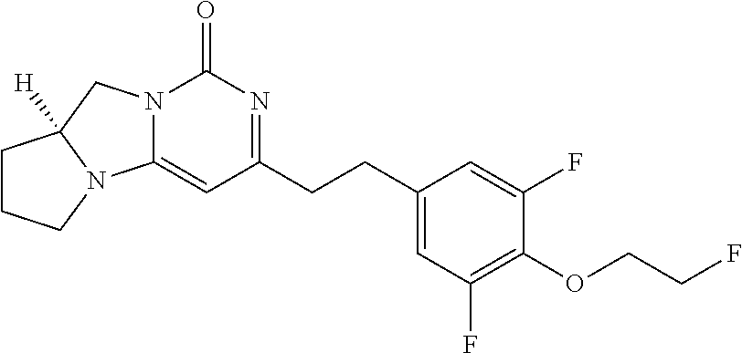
C1(CCC2=NC(=O)N3C(=C2)N2C([H])(C3)CCC2)=CC(F)=C(OCCF)C(F)=C1
